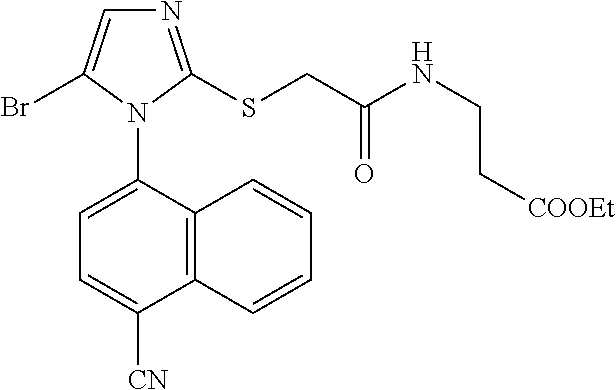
N1=C(SCC(NCC[COOEt])=O)N(C2=CC=C([CN])C3=C2C=CC=C3)C(Br)=C1
